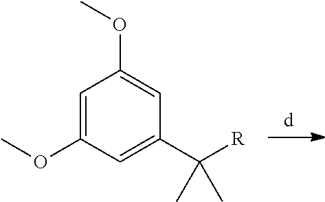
C1=C(OC)C=C(C([R])(C)C)C=C1OC
